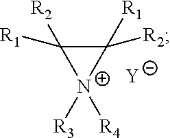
C1([R2])([R1])C([R2])([R1])[N+]1([R3])[R4].[Y]
